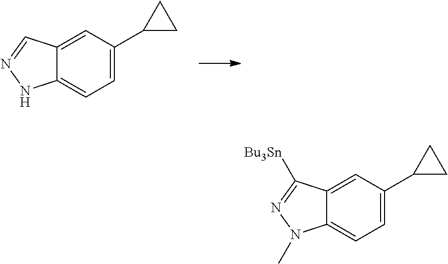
C1=C(C2CC2)C=C2C(=C1)NN=C2.C1=C(C2CC2)C=C2C(=C1)N(C)N=C2[Bu3Sn]
